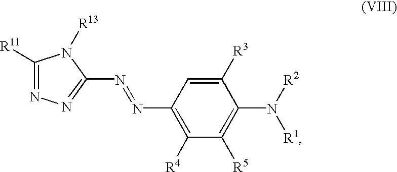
C1([R11])=NN=C(N=NC2=C([R4])C([R5])=C(N([R2])[R1])C([R3])=C2)N1[R13]
